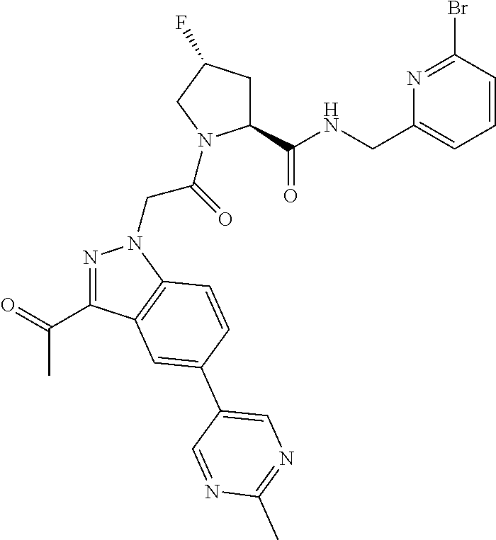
C1(C(NCC2=CC=CC(Br)=N2)=O)CC(F)CN1C(CN1N=C(C(C)=O)C2=C1C=CC(C1=CN=C(C)N=C1)=C2)=O
